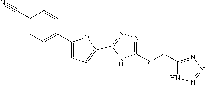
C1(C2=CC=C(C#N)C=C2)=CC=C(C2=NN=C(SCC3=NN=NN3)N2)O1
